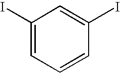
C1(I)=CC=CC(I)=C1
